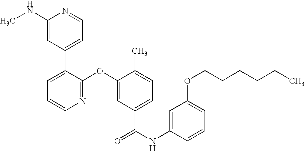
N1=C(OC2=CC(C(NC3=CC(OCCCCCC)=CC=C3)=O)=CC=C2C)C(C2=CC=NC(NC)=C2)=CC=C1
